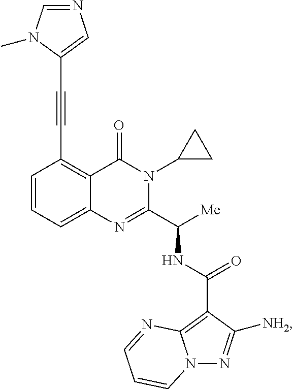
C(#CC1=C2C(=CC=C1)N=C(C([Me])NC(C1=C3N(N=C1[NH2])C=CC=N3)=O)N(C1CC1)C2=O)C1=CN=CN1C
